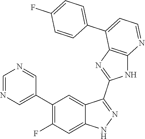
C1=NC=C(C2=C(F)C=C3C(=C2)C(C2=NC4=C(N2)N=CC=C4C2=CC=C(F)C=C2)=NN3)C=N1
